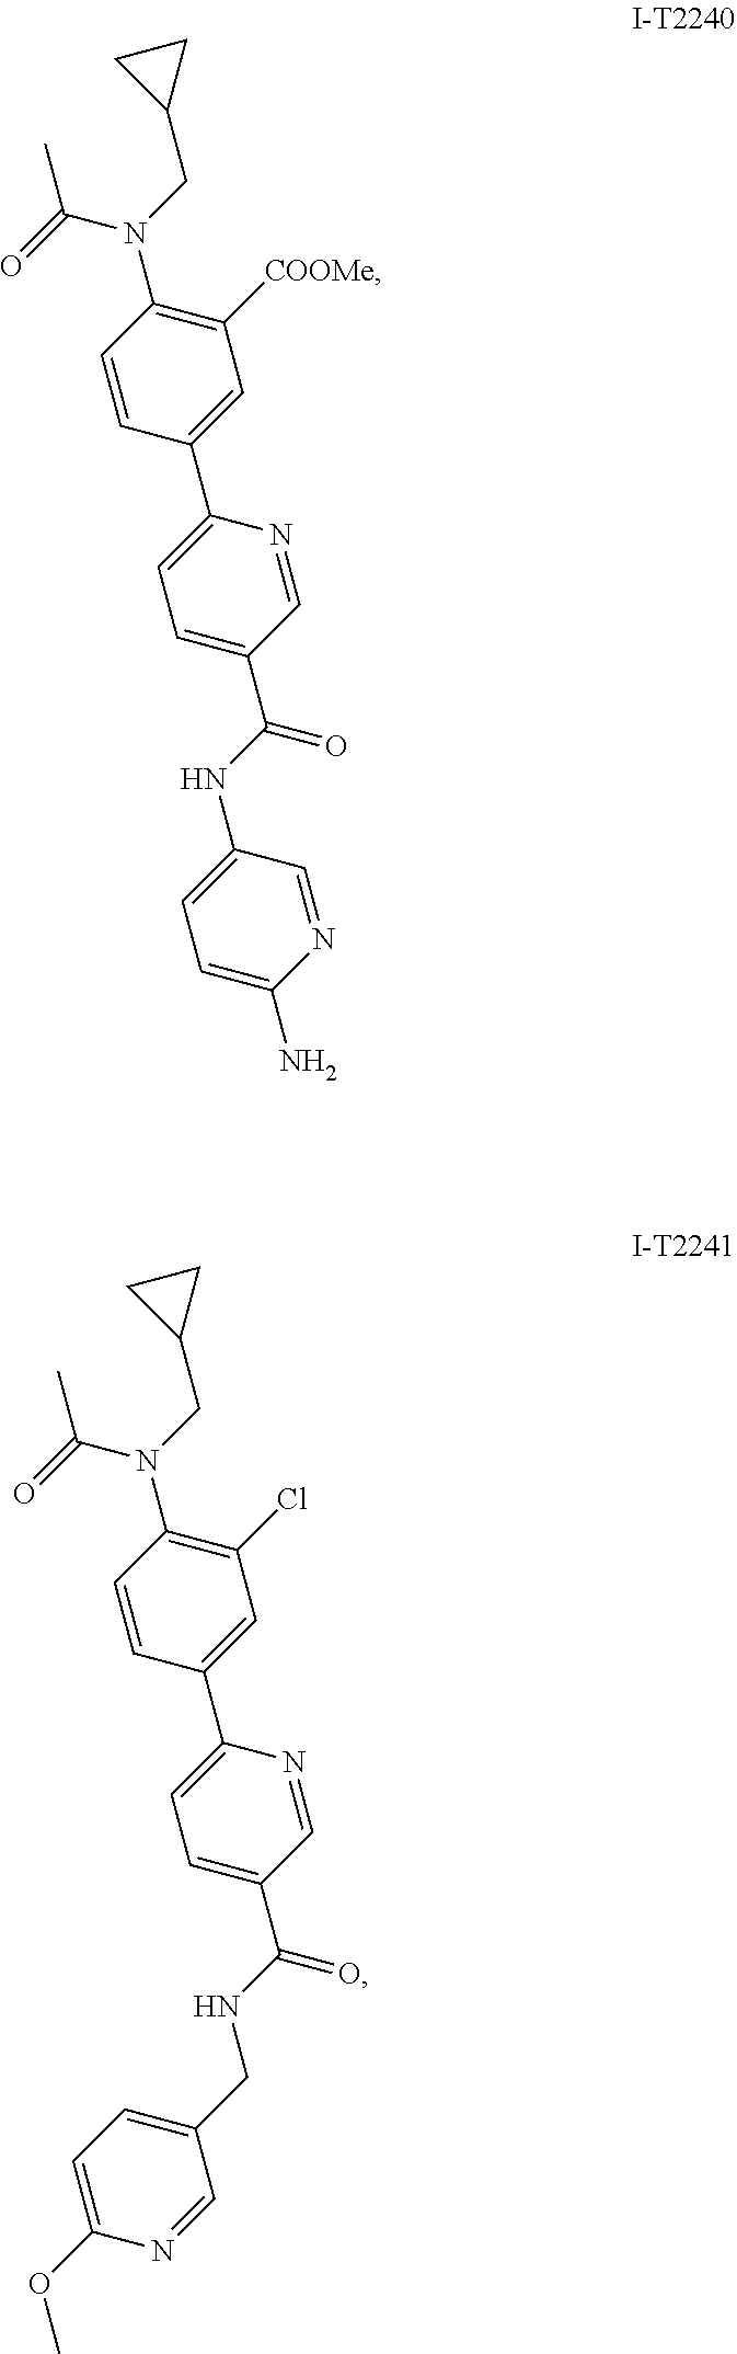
C1(NC(C2=CC=C(C3=CC([COOMe])=C(N(C(=O)C)CC4CC4)C=C3)N=C2)=O)=CC=C(N)N=C1.C(NC(C1=CC=C(C2=CC(Cl)=C(N(C(=O)C)CC3CC3)C=C2)N=C1)=O)C1=CC=C(OC)N=C1
